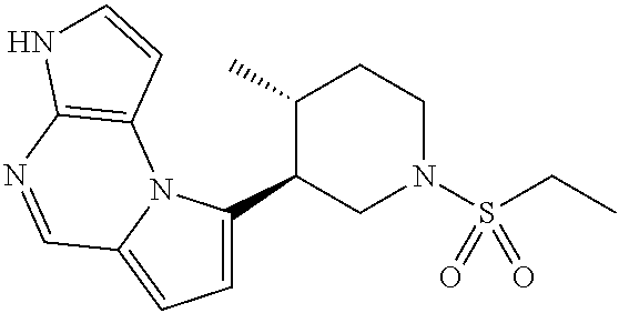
C1=C(C2CN(S(CC)(=O)=O)CCC2C)N2C(=C1)C=NC1=C2C=CN1
